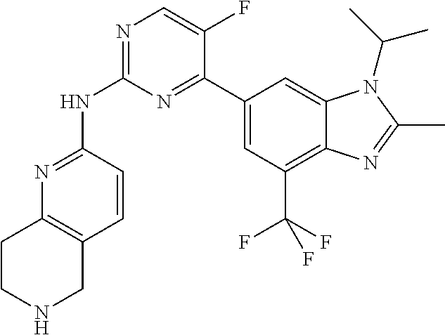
N1=C(NC2=NC=C(F)C(C3=CC(C(F)(F)F)=C4C(=C3)N(C(C)C)C(C)=N4)=N2)C=CC2=C1CCNC2
